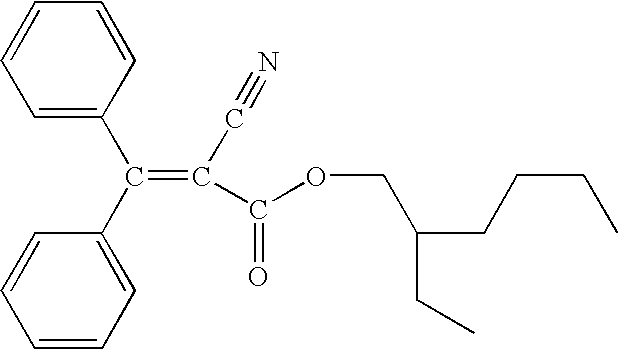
C1=C(C(C2=CC=CC=C2)=C(C#N)C(OCC(CCCC)CC)=O)C=CC=C1
